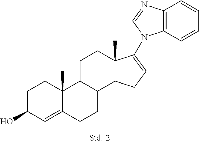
C1C(O)C=C2C(C)(C1)C1C(CC2)C2C(C)(CC1)C(N1C3=C(N=C1)C=CC=C3)=CC2
